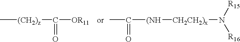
CC(=O)[(NH][CH2CH2)x]N([R15])[R16].C[(CH2)z]C(=O)[OR11]
